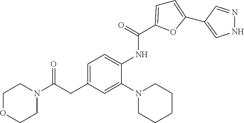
C1OCCN(C(CC2=CC=C(NC(=O)C3=CC=C(C4=CNN=C4)O3)C(N3CCCCC3)=C2)=O)C1
